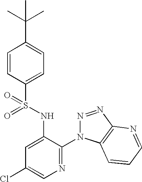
C1=CC(S(NC2=CC(Cl)=CN=C2N2N=NC3=C2C=CC=N3)(=O)=O)=CC=C1C(C)(C)C
